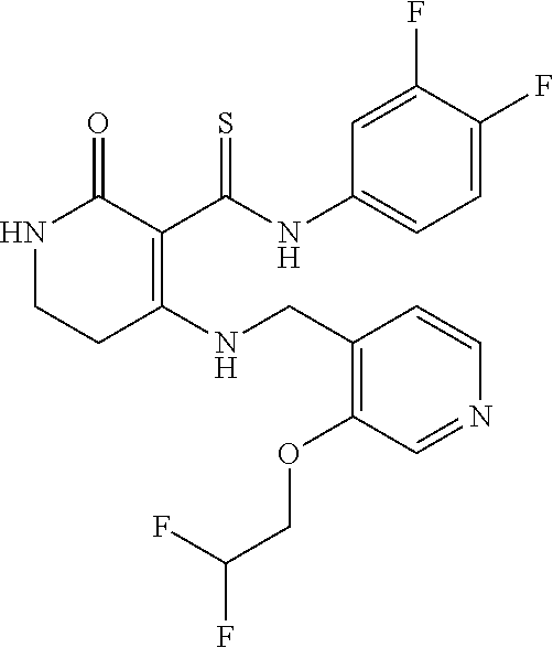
C1(F)=CC(NC(C2=C(NCC3=C(OCC(F)F)C=NC=C3)CCNC2=O)=S)=CC=C1F
